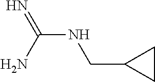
N(C(N)=N)CC1CC1
